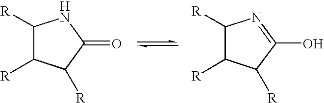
C1([R])C([R])C([R])C(=O)N1.C1([R])C([R])C([R])C(O)=N1
